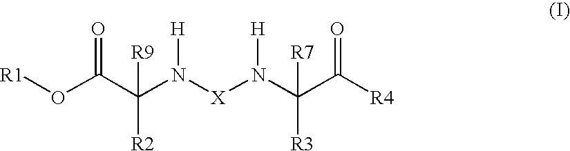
[R1]OC(C(N([X]N(C(C([R4])=O)([R3])[R7])[H])[H])([R2])[R9])=O
